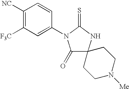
C1([NC])=C([F3C])C=C(N2C(=O)C3(NC2=S)CCN([Me])CC3)C=C1
